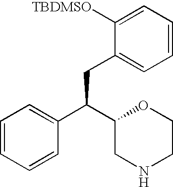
C1(CC(C2=CC=CC=C2)C2CNCCO2)=CC=CC=C1[TBDMSO]
